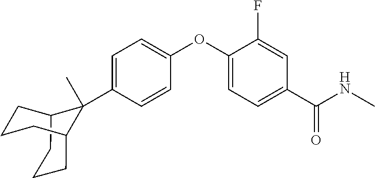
C12CCCC(CCC1)C2(C1=CC=C(OC2=CC=C(C(NC)=O)C=C2F)C=C1)C
